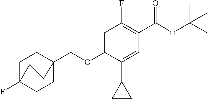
C(OC1=CC(F)=C(C(OC(C)(C)C)=O)C=C1C1CC1)C12CCC(F)(CC1)CC2
